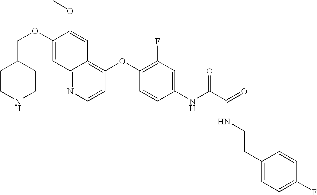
C12=NC=CC(OC3=C(F)C=C(NC(C(=O)NCCC4=CC=C(F)C=C4)=O)C=C3)=C1C=C(OC)C(OCC1CCNCC1)=C2
